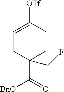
C1=C([OTf])CCC(C(=O)[BnO])(CF)C1
